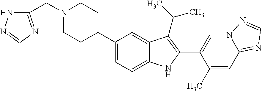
N1(CC2=NC=NN2)CCC(C2=CC=C3C(=C2)C(C(C)C)=C(C2=CN4C(=NC=N4)C=C2C)N3)CC1
